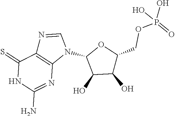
C1(O)C(COP(O)(=O)O)OC(N2C=NC3=C2N=C(N)NC3=S)C1O
